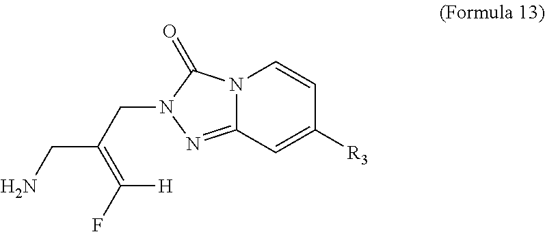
N12C(=NN(CC(CN)=C(F)[H])C1=O)C=C([R3])C=C2
